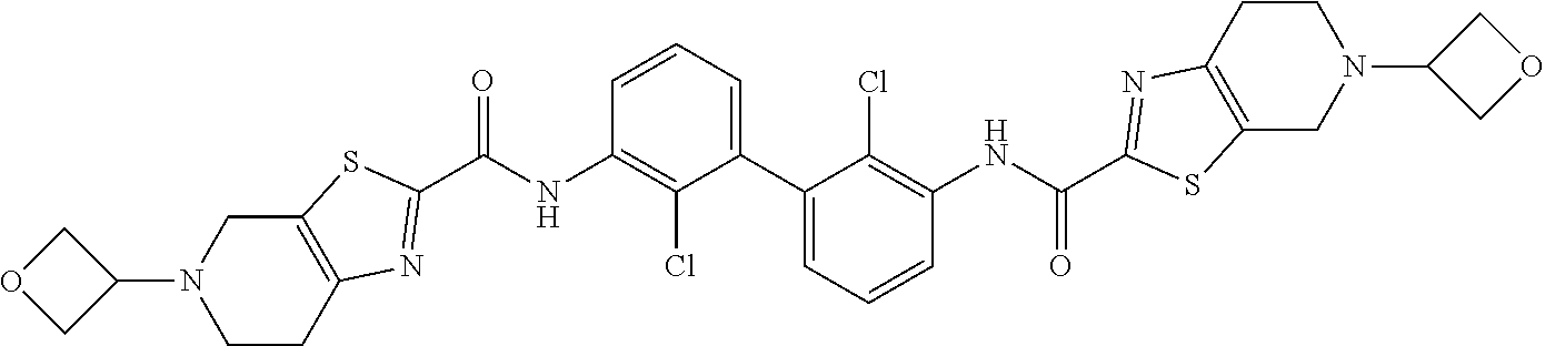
C1=CC=C(C2=CC=CC(NC(C3=NC4=C(S3)CN(C3COC3)CC4)=O)=C2Cl)C(Cl)=C1NC(C1=NC2=C(S1)CN(C1COC1)CC2)=O
